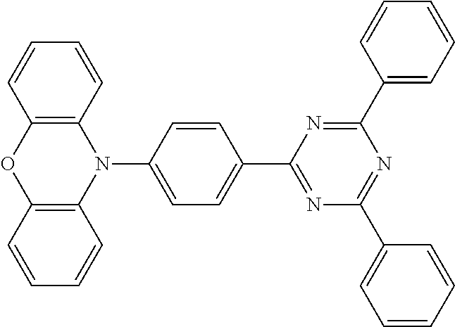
C1=CC2=C(C=C1)N(C1=CC=C(C3=NC(C4=CC=CC=C4)=NC(C4=CC=CC=C4)=N3)C=C1)C1=C(O2)C=CC=C1
